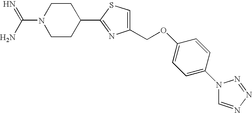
C1(COC2=CC=C(N3C=NN=N3)C=C2)=CSC(C2CCN(C(N)=N)CC2)=N1
